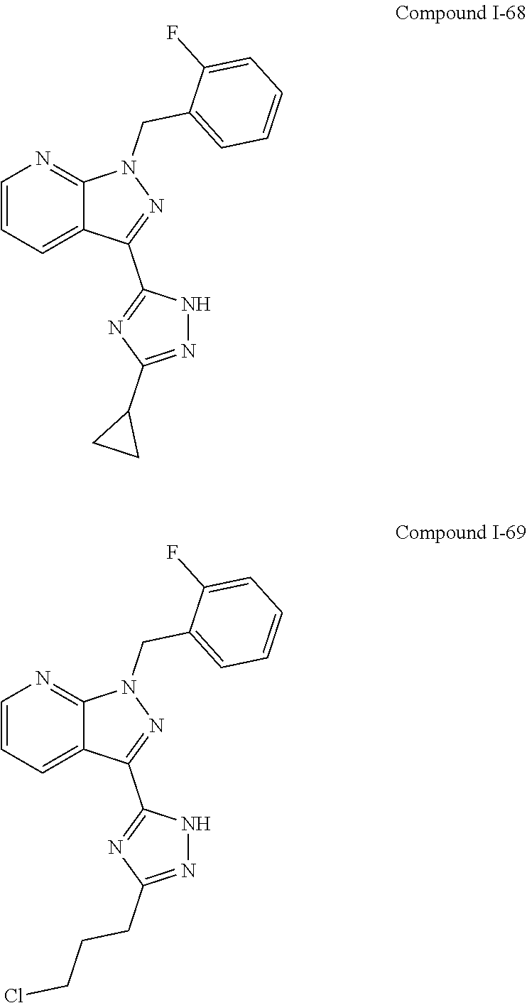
C1(CN2N=C(C3=NC(C4CC4)=NN3)C3=CC=CN=C23)=CC=CC=C1F.C1(CN2N=C(C3=NC(CCCCl)=NN3)C3=CC=CN=C23)=CC=CC=C1F
